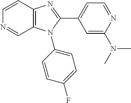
C1=CC2=C(C=N1)N(C1=CC=C(F)C=C1)C(C1=CC=NC(N(C)C)=C1)=N2
